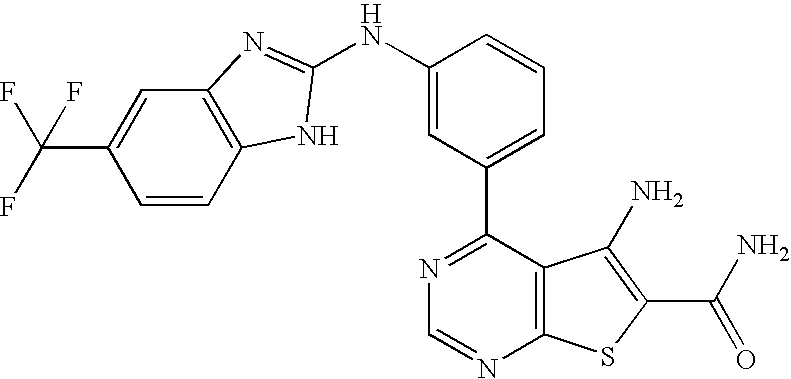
C1(C2=CC=CC(NC3=NC4=C(C=CC(C(F)(F)F)=C4)N3)=C2)=NC=NC2=C1C(N)=C(C(=O)N)S2
